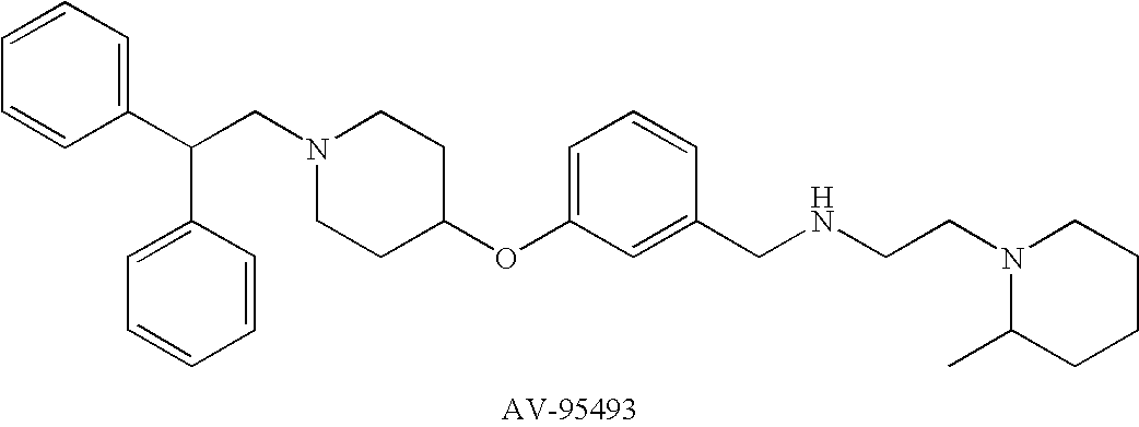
C(CN1CCC(OC2=CC=CC(CNCCN3C(C)CCCC3)=C2)CC1)(C1=CC=CC=C1)C1=CC=CC=C1
